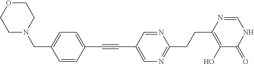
C1(C#CC2=CN=C(CCC3=C(O)C(=O)NC=N3)N=C2)=CC=C(CN2CCOCC2)C=C1
